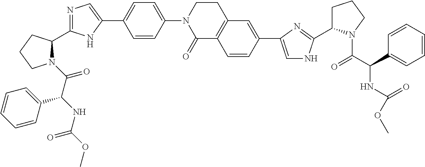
N1(C(C(NC(OC)=O)C2=CC=CC=C2)=O)C(C2=NC=C(C3=CC=C(N4C(=O)C5=C(CC4)C=C(C4=CNC(C6CCCN6C(C(C6=CC=CC=C6)NC(OC)=O)=O)=N4)C=C5)C=C3)N2)CCC1
